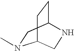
N1(C)CC2CCC1CN2
